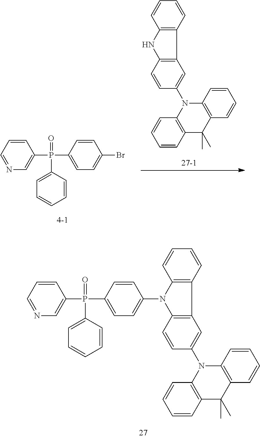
C1=CC=NC=C1P(C1=CC=C(Br)C=C1)(C1=CC=CC=C1)=O.C12=C(C=CC=C1)C1=C(N2)C=CC(N2C3=C(C(C)(C)C4=C2C=CC=C4)C=CC=C3)=C1.C1=CC=NC=C1P(C1=CC=C(N2C3=C(C=CC=C3)C3=C2C=CC(N2C4=C(C(C)(C)C5=C2C=CC=C5)C=CC=C4)=C3)C=C1)(C1=CC=CC=C1)=O
